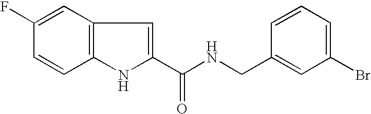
C1=C(F)C=CC2=C1C=C(C(NCC1=CC(Br)=CC=C1)=O)N2
